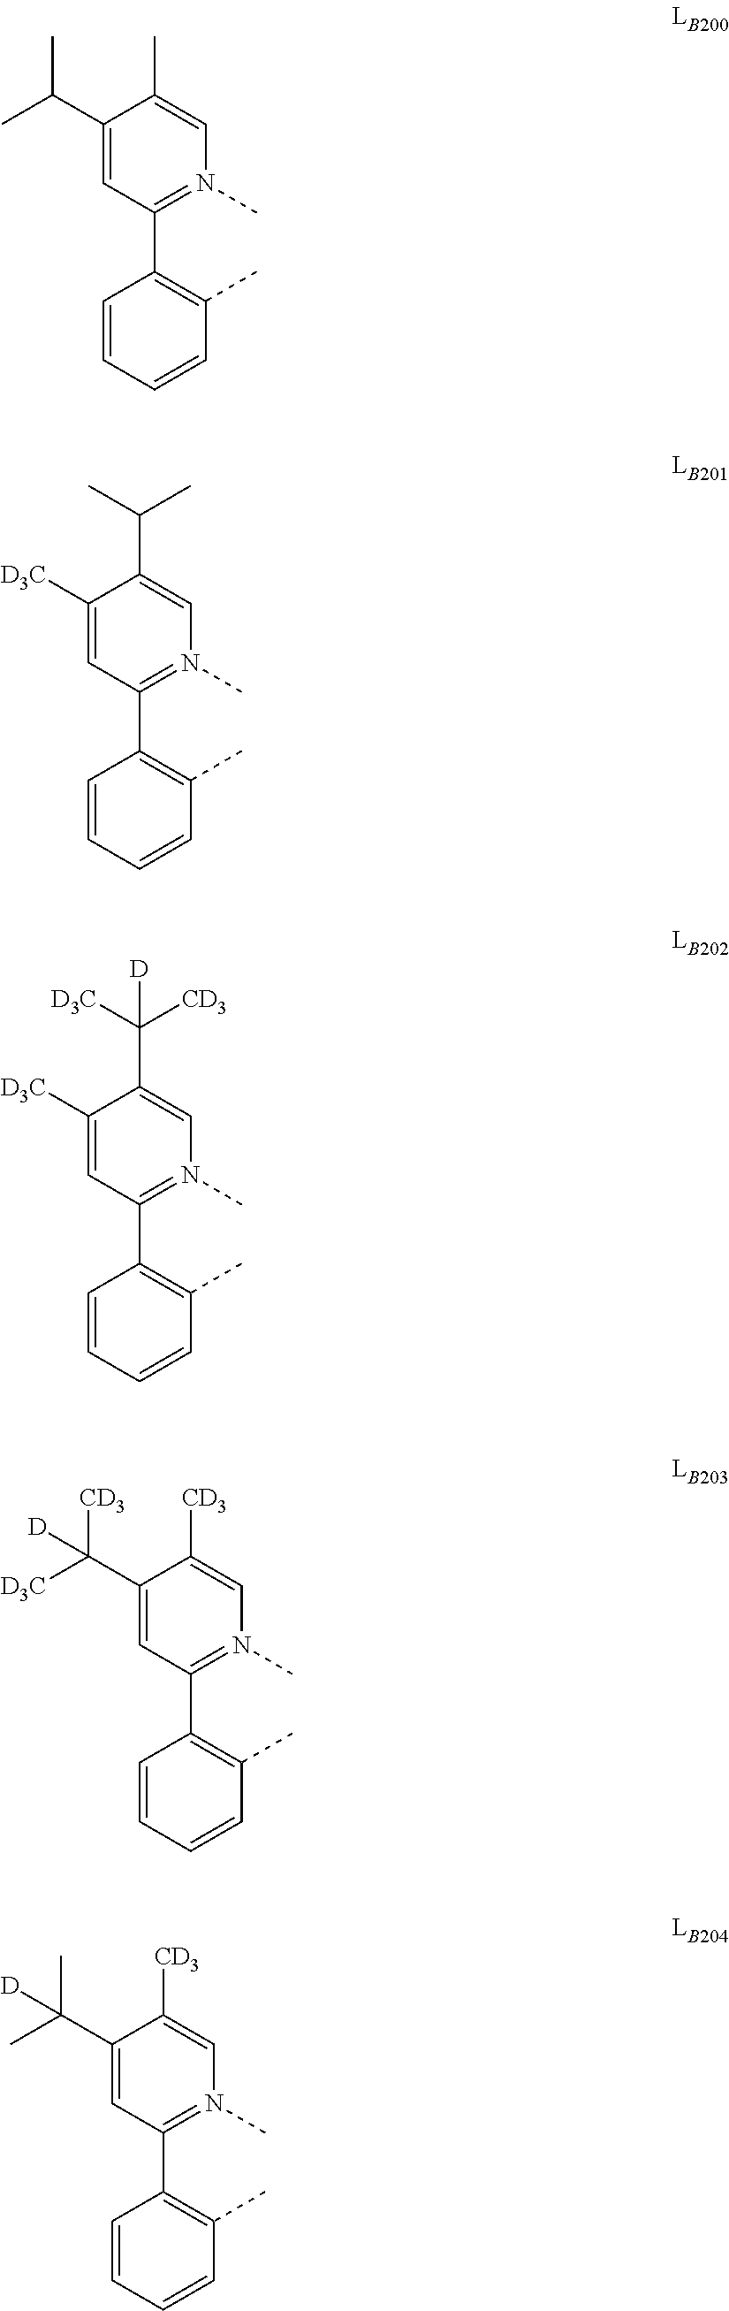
C1(C(C)C)=CC(C2=C(C)C=CC=C2)=N(C)C=C1C.C1([D3C])=CC(C2=C(C)C=CC=C2)=N(C)C=C1C(C)C.C1([D3C])=CC(C2=C(C)C=CC=C2)=N(C)C=C1C([CD3])([D3C])[D].C1(C([D3C])([CD3])[D])=CC(C2=C(C)C=CC=C2)=N(C)C=C1[CD3].C1(C(C)(C)[D])=CC(C2=C(C)C=CC=C2)=N(C)C=C1[CD3]
